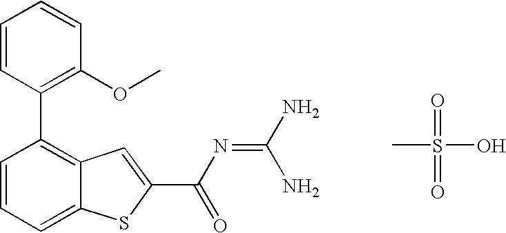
C1(C2=C3C(=CC=C2)SC(C(N=C(N)N)=O)=C3)=C(OC)C=CC=C1.CS(=O)(=O)O
